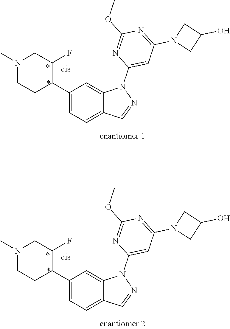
C1(C2C(F)CN(C)CC2)=CC=C2C(=C1)N(C1=CC(N3CC(O)C3)=NC(OC)=N1)N=C2.C1(C2C(F)CN(C)CC2)=CC=C2C(=C1)N(C1=CC(N3CC(O)C3)=NC(OC)=N1)N=C2
